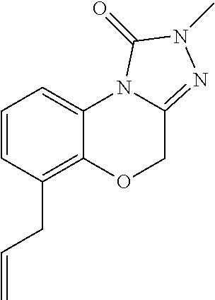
C1=CC(CC=C)=C2C(=C1)N1C(=NN(C)C1=O)CO2
